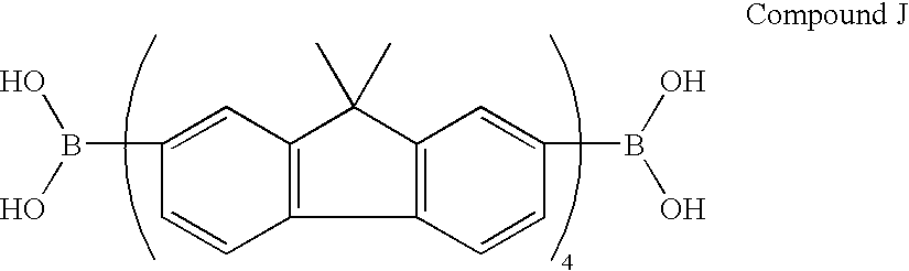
B(C1=CC2=C(C3=C(C=C(B(O)O)C=C3)C2(C)C)C=C1)(O)O
